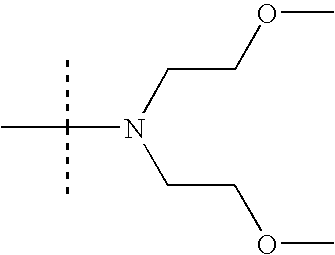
C(N(CCOC)CCOC)(C)(C)C
